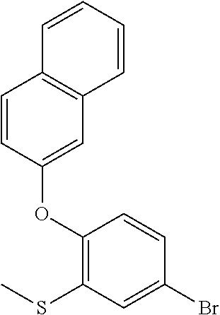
C1=CC(OC2=C(SC)C=C(Br)C=C2)=CC2=C1C=CC=C2
